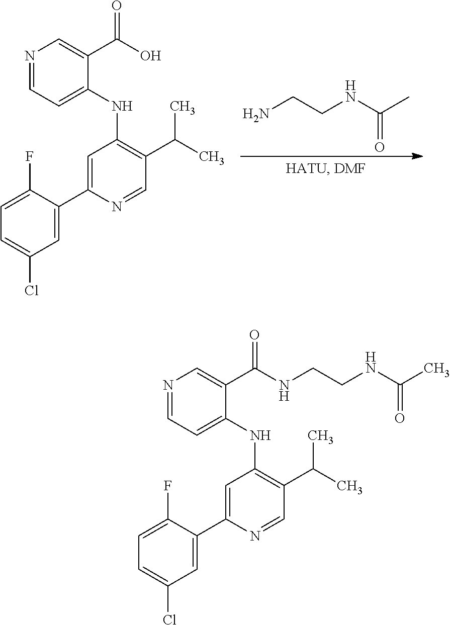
NCCNC(C)=O.C1=C(C2=CC(NC3=CC=NC=C3C(O)=O)=C(C(C)C)C=N2)C(F)=CC=C1Cl.C1=C(C2=CC(NC3=CC=NC=C3C(NCCNC(C)=O)=O)=C(C(C)C)C=N2)C(F)=CC=C1Cl
